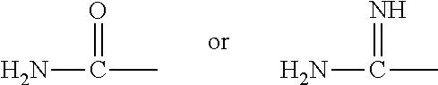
N=C(N)C.O=C(N)C
